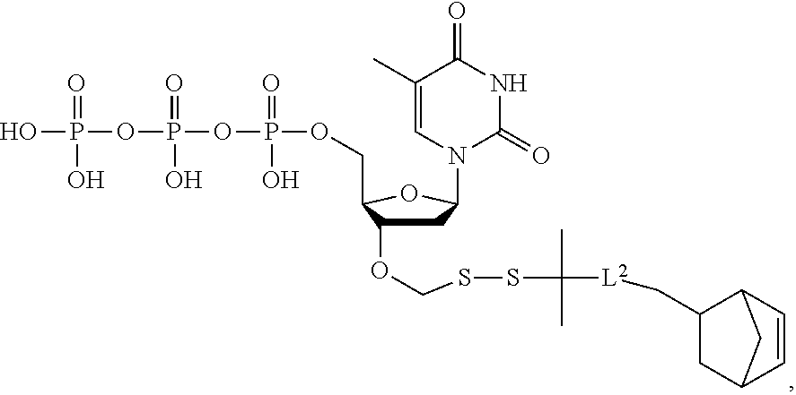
C1C(OCSSC([L2]CC2CC3C=CC2C3)(C)C)C(COP(OP(OP(O)(=O)O)(=O)O)(=O)O)OC1N1C(=O)NC(=O)C(C)=C1
